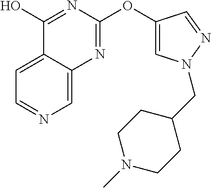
C1=C2C(=CN=C1)N=C(OC1=CN(CC3CCN(C)CC3)N=C1)N=C2O
